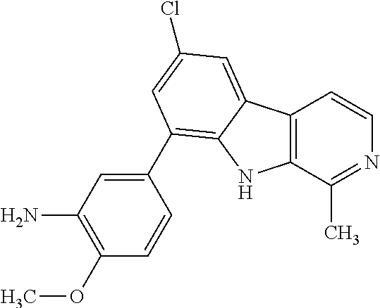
C12=C(C(C)=NC=C1)NC1=C(C3=CC(N)=C(OC)C=C3)C=C(Cl)C=C21
